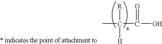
CC([H])(C(O)=O)[R]
